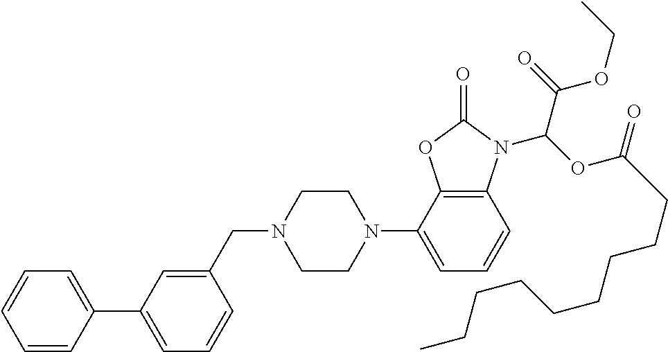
C1=CC(C2=CC=CC(CN3CCN(C4=CC=CC5=C4OC(=O)N5C(OC(CCCCCCCCC)=O)C(=O)OCC)CC3)=C2)=CC=C1
